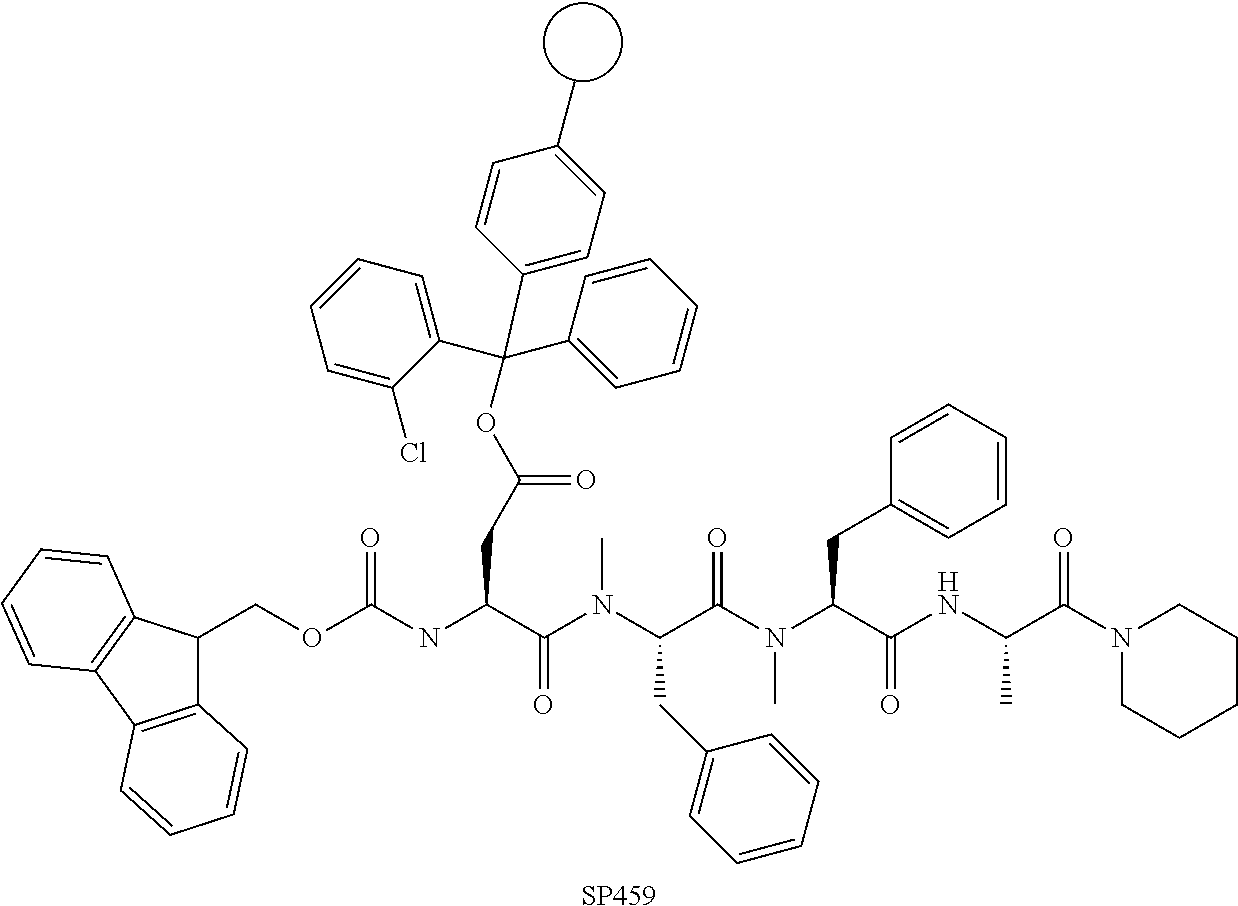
[SP459].C(OC(NC(C(N(C(CC1=CC=CC=C1)C(=O)N(C(C(=O)NC(C(N1CCCCC1)=O)C)CC1=CC=CC=C1)C)C)=O)CC(=O)OC(C1=CC=CC=C1Cl)(C1=CC=CC=C1)C1=CC=C(C)C=C1)=O)C1C2=C(C3=C1C=CC=C3)C=CC=C2
